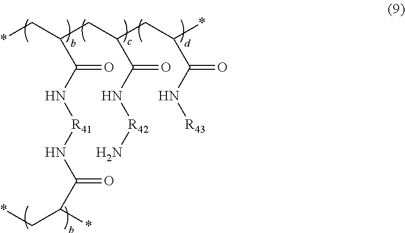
C(C(N[R41]NC(C(*)C*)=O)=O)(C*)CC(C(=O)N[R42]N)CC(*)C(N[R43])=O
